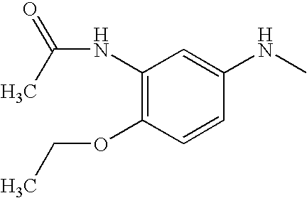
C1(NC(=O)C)=C(OCC)C=CC(NC)=C1
